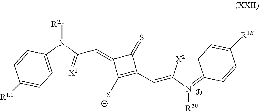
C12=C(N([R2A])C(C=C3C([S-])=C(C=C4[X2]C5C(=[N+]4[R2B])C=CC([R1B])=C5)C3=S)=[X1]1)C=CC([R1A])=C2
